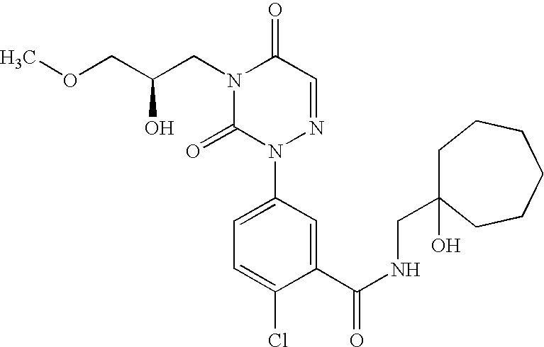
C(N1C(=O)N(C2=CC=C(Cl)C(C(NCC3(O)CCCCCC3)=O)=C2)N=CC1=O)C(COC)O
